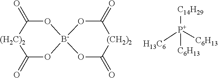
O1C(=O)[(H2C)2]C(=O)O[B-]12OC(=O)[(CH2)2]C(=O)O2.[C14H29][P+]([H13C6])([C6H13])[C6H13]
